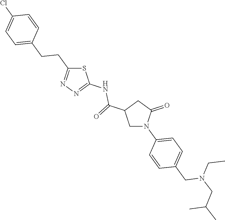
S1C(CCC2=CC=C(Cl)C=C2)=NN=C1NC(C1CN(C2=CC=C(CN(CC(C)C)CC)C=C2)C(=O)C1)=O
